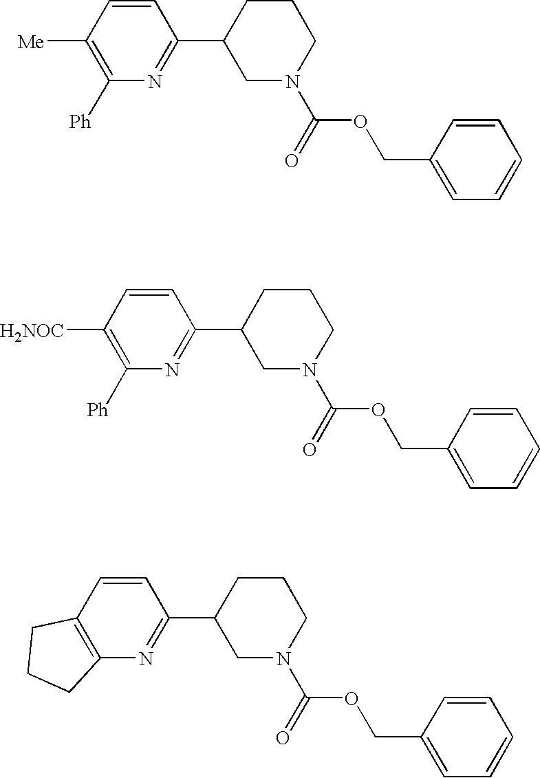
C1N(C(OCC2=CC=CC=C2)=O)CCCC1C1=NC([Ph])=C([Me])C=C1.C1N(C(OCC2=CC=CC=C2)=O)CCCC1C1=NC([Ph])=C([H2NOC])C=C1.C1N(C(OCC2=CC=CC=C2)=O)CCCC1C1=NC2=C(C=C1)CCC2
